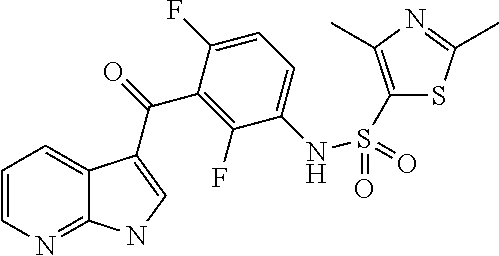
C12=NC=CC=C1C(C(=O)C1=C(F)C(NS(=O)(=O)C3=C(C)N=C(C)S3)=CC=C1F)=CN2
